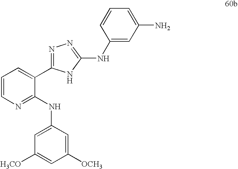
C1=C(NC2=NC=CC=C2C2=NN=C(NC3=CC(N)=CC=C3)N2)C=C([OCH3])C=C1[H3CO]
